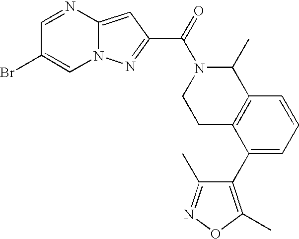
C1=NC2=CC(C(=O)N3CCC4=C(C3C)C=CC=C4C3=C(C)ON=C3C)=NN2C=C1Br
